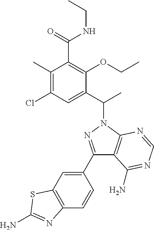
O=C(NCC)C1=C(OCC)C(C(C)N2N=C(C3=CC4=C(C=C3)N=C(N)S4)C3=C2N=CN=C3N)=CC(Cl)=C1C
